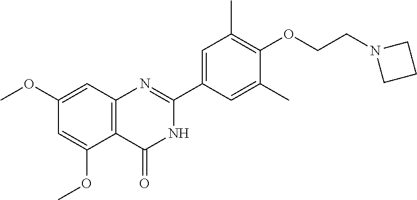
C12=C(C(=O)NC(C3=CC(C)=C(OCCN4CCC4)C(C)=C3)=N1)C(OC)=CC(OC)=C2
